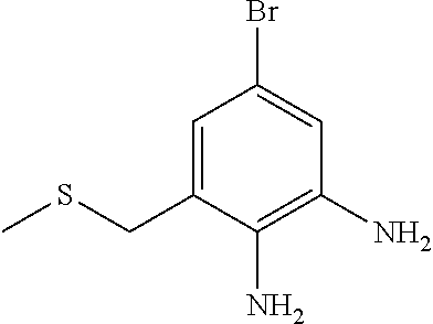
BrC1=CC(N)=C(N)C(CSC)=C1
